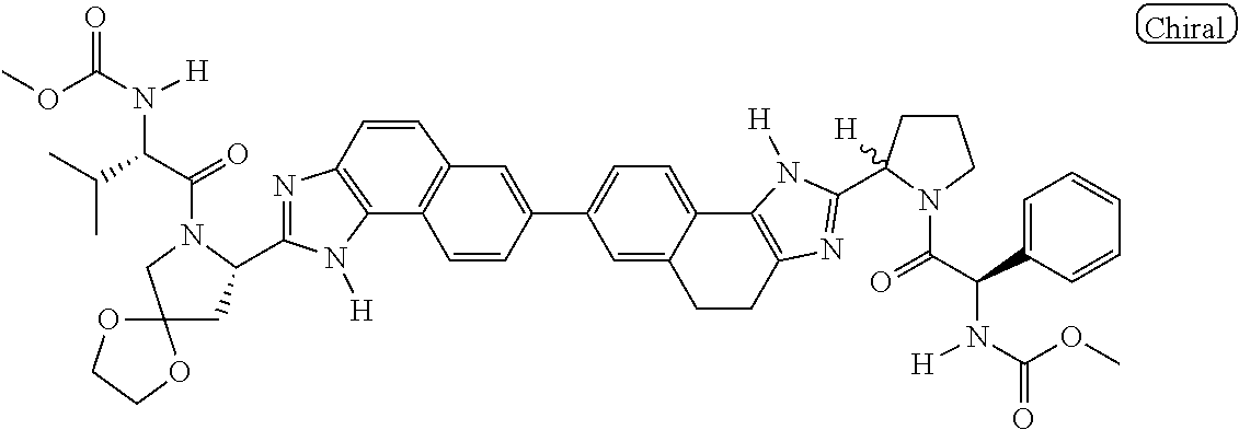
C12=C(N=C(C3CC4(CN3C(=O)C(C(C)C)N([H])C(OC)=O)OCCO4)N1[H])C=CC1=C2C=CC(C2=CC=C3C4=C(N=C(C5([H])CCCN5C(=O)C(C5=CC=CC=C5)N([H])C(OC)=O)N4[H])CCC3=C2)=C1
